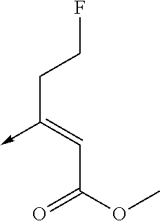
C(C(OC)=O)=C(->C)CCF
